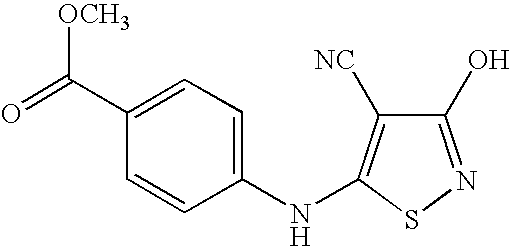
C1(O)=NSC(NC2=CC=C(C(=O)[OCH3])C=C2)=C1[NC]
